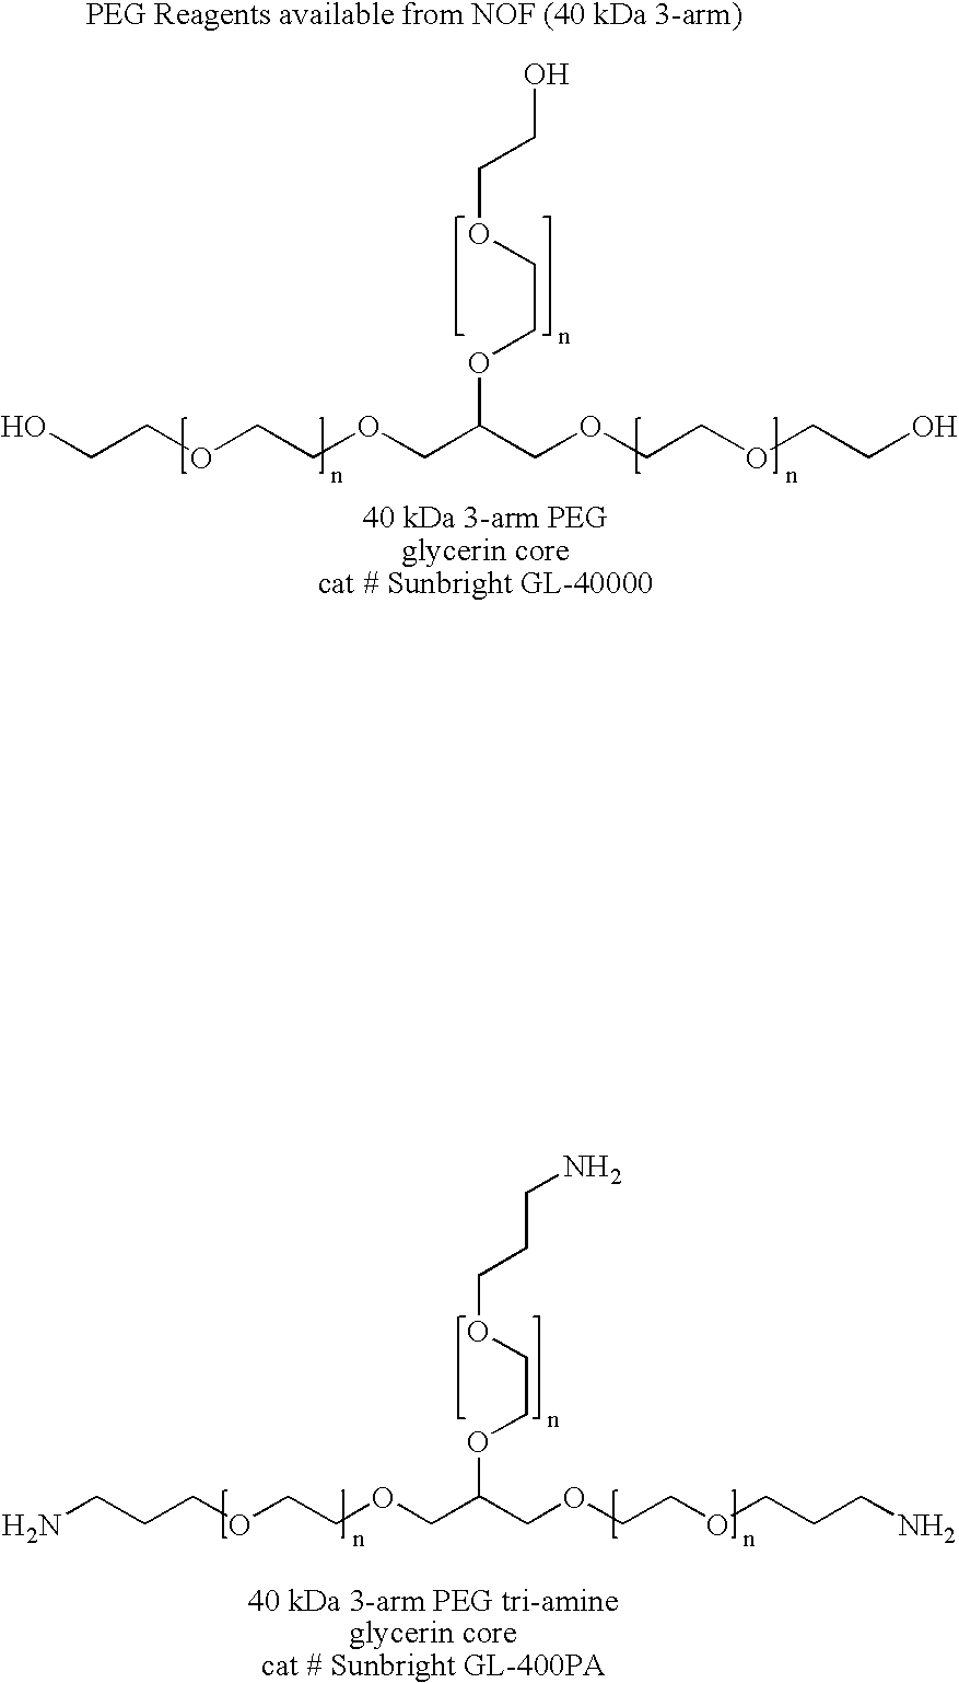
OCCOCCOCC(OCCOCCO)COCCOCCO.C(CCOCCOCC(OCCOCCCN)COCCOCCCN)N
